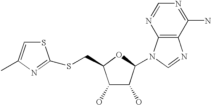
C1(O)C(O)C(N2C3=C(N=C2)C(N)=NC=N3)OC1CSC1=NC(C)=CS1
